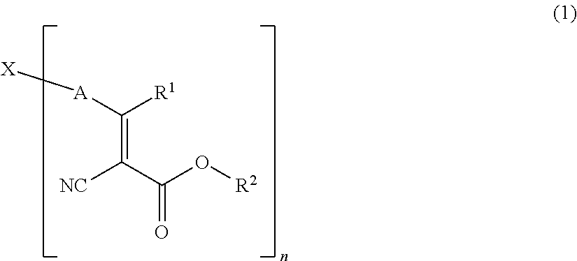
C(=C(C(O[R2])=O)[NC])([R1])[A][X]
